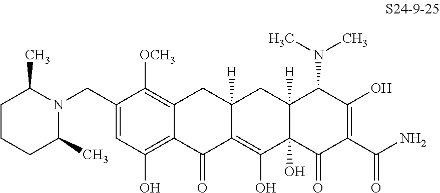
C1=C(CN2C(C)CCCC2C)C([OCH3])=C2C(=C1O)C(=O)C1=C(O)C3(O)C([H])(CC1([H])C2)C(N(C)C)C(O)=C(C(N)=O)C3=O
